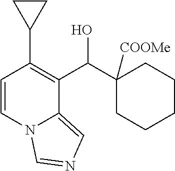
C1(C2=C(C(C3([COOMe])CCCCC3)O)C3=CN=CN3C=C2)CC1
